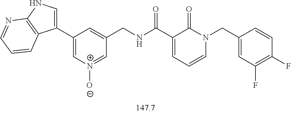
C1(C2=CNC3=C2C=CC=N3)=C[N+]([O-])=CC(CNC(C2=CC=CN(CC3=CC(F)=C(F)C=C3)C2=O)=O)=C1
